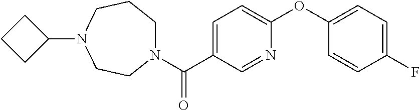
N1(C(C2=CC=C(OC3=CC=C(F)C=C3)N=C2)=O)CCCN(C2CCC2)CC1
